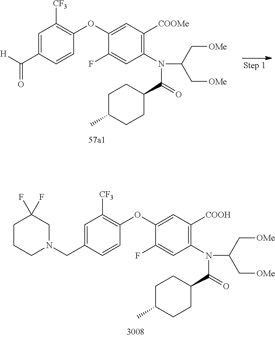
C1=C(CN2CC(F)(F)CCC2)C=CC(OC2=CC([COOH])=C(N(C(C[OMe])C[OMe])C(=O)C3CCC(C)CC3)C=C2F)=C1[CF3].C1=C(C([H])=O)C=CC(OC2=CC([COOMe])=C(N(C(C[OMe])C[OMe])C(=O)C3CCC(C)CC3)C=C2F)=C1[CF3]
